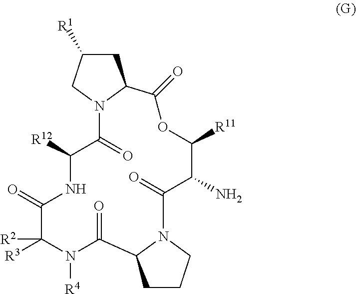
C1(=O)N2C(CC([R1])C2)C(=O)OC([R11])C(N)C(=O)N2CCCC2C(=O)N([R4])C([R3])([R2])C(=O)NC1[R12]
